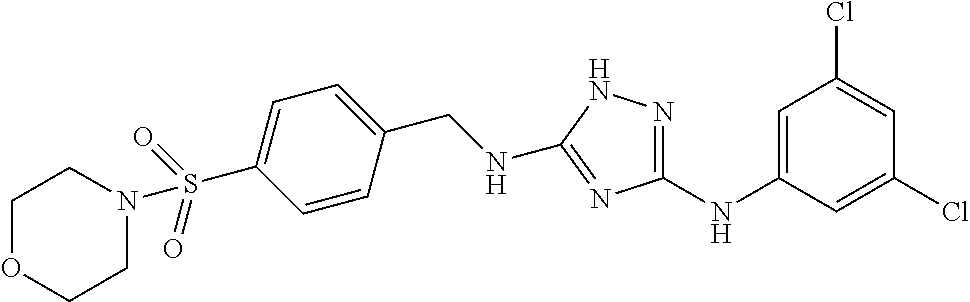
C1=C(NC2=NNC(NCC3=CC=C(S(=O)(=O)N4CCOCC4)C=C3)=N2)C=C(Cl)C=C1Cl
